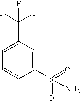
C1(S(=O)(=O)N)=CC(C(F)(F)F)=CC=C1
